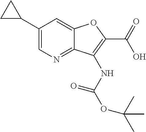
C1(C2CC2)=CN=C2C(=C1)OC(C(O)=O)=C2NC(OC(C)(C)C)=O
